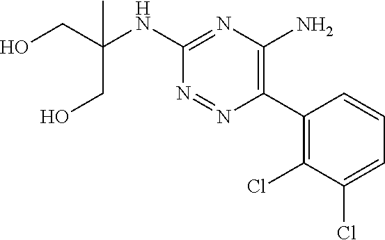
C1(C2=C(N)N=C(NC(CO)(CO)C)N=N2)=C(Cl)C(Cl)=CC=C1
